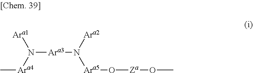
C[Ara4]N([Ara1])[Ara3]N([Ara2])[Ara5]O[Za]OC
